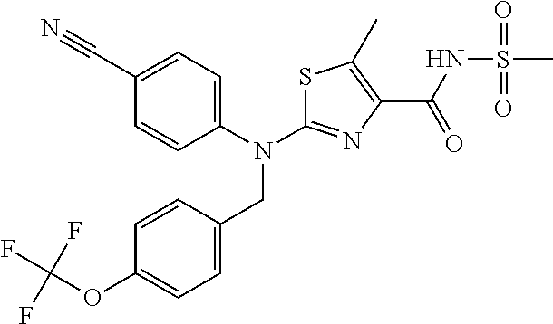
C1(C#N)=CC=C(N(C2=NC(C(NS(C)(=O)=O)=O)=C(C)S2)CC2=CC=C(OC(F)(F)F)C=C2)C=C1
